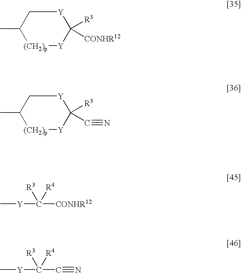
[(CH2)p]1[Y]C([R3])([CONHR12])[Y]CC1C.C[Y]C([CONHR12])([R3])[R4].[(CH2)p]1[Y]C([R3])(C#N)[Y]CC1C.C[Y]C(C#N)([R3])[R4]
